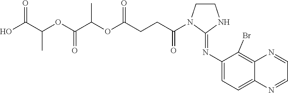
C1CN(C(CCC(OC(C(=O)OC(C)C(O)=O)C)=O)=O)C(=NC2=CC=C3C(=C2Br)N=CC=N3)N1
